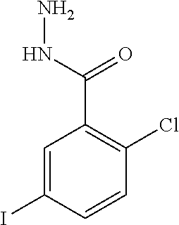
C1=C(I)C=CC(Cl)=C1C(NN)=O
